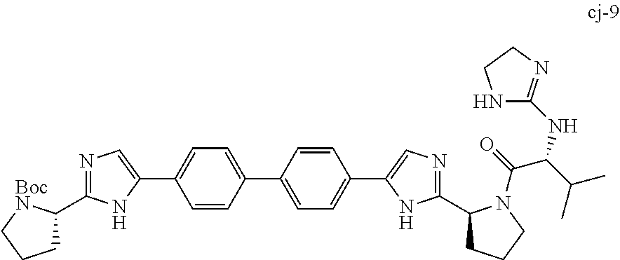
N1=C(C2CCC[BocN]2)NC(C2=CC=C(C3=CC=C(C4=CN=C(C5CCCN5C(=O)C(C(C)C)NC5=NCCN5)N4)C=C3)C=C2)=C1
